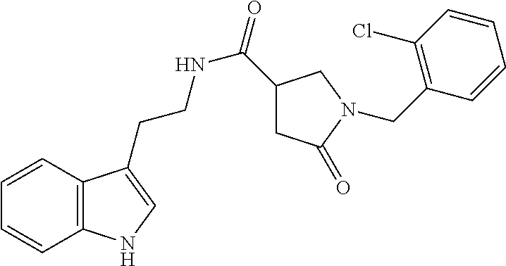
N(CCC1=CNC2=C1C=CC=C2)C(=O)C1CC(=O)N(CC2=C(Cl)C=CC=C2)C1
